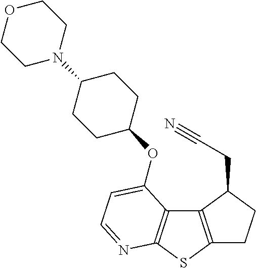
C1C2=C(C(CC#N)C1)C1=C(S2)N=CC=C1OC1CCC(N2CCOCC2)CC1
